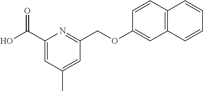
C1(C(O)=O)=CC(C)=CC(COC2=CC3=C(C=C2)C=CC=C3)=N1
